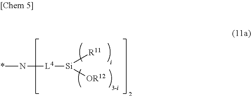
*N[L4][Si]([R11])[OR12]
